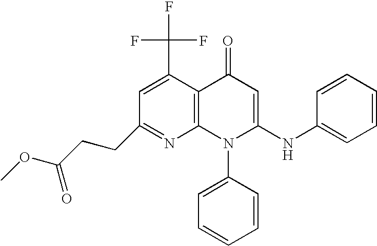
C1(CCC(OC)=O)=NC2=C(C(C(F)(F)F)=C1)C(=O)C=C(NC1=CC=CC=C1)N2C1=CC=CC=C1
